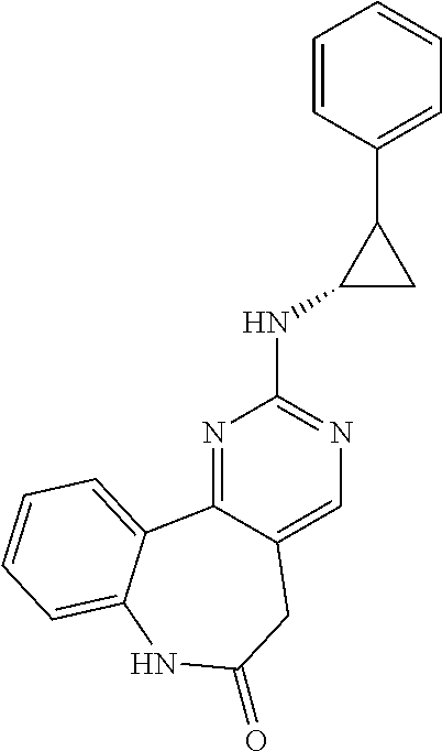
N1=C2C(=CN=C1NC1CC1C1=CC=CC=C1)CC(=O)NC1=CC=CC=C21
